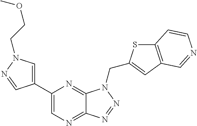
C1=C(C2=CN=C3C(=N2)N(CC2=CC4=C(S2)C=CN=C4)N=N3)C=NN1CCOC
